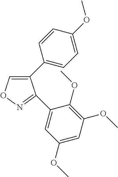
C1(C2=CC=C(OC)C=C2)=CON=C1C1=CC(OC)=CC(OC)=C1OC
